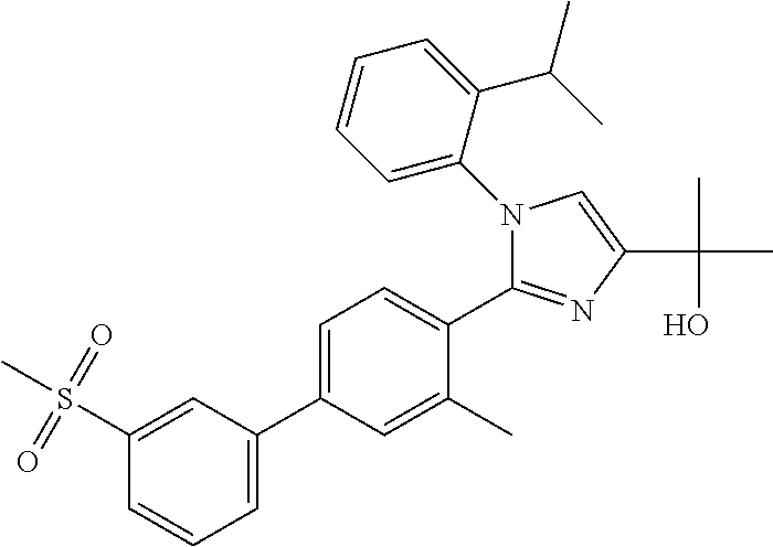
C1(C2=CC=CC(S(C)(=O)=O)=C2)=CC=C(C2=NC(C(C)(O)C)=CN2C2=CC=CC=C2C(C)C)C(C)=C1
